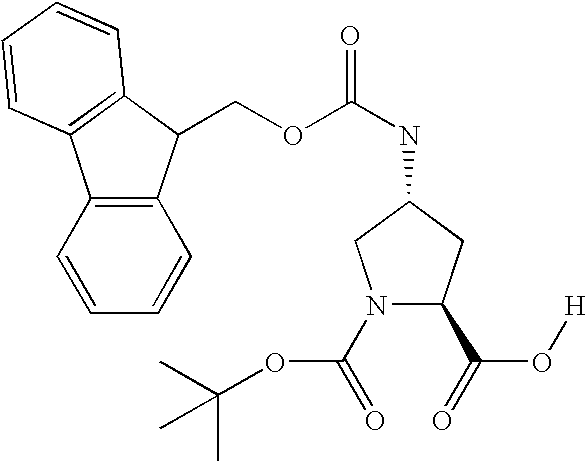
N1(C(=O)OC(C)(C)C)C(C(=O)O[H])CC(NC(OCC2C3=C(C4=C2C=CC=C4)C=CC=C3)=O)C1
